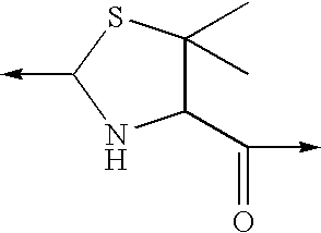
C1(C(=O)->C)C(C)(C)SC(->C)N1
